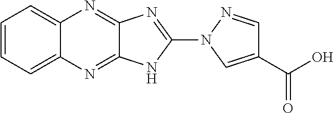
C12=CC=CC=C1N=C1C(=N2)N=C(N2C=C(C(=O)O)C=N2)N1
